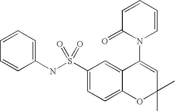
C1=CC=CC(NS(C2=CC=C3C(=C2)C(N2C=CC=CC2=O)=CC(C)(C)O3)(=O)=O)=C1
